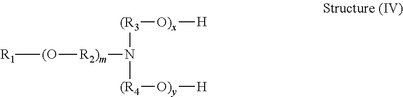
[R1][(O][R2)m]N([(R4][O)y][H])[(R3][O)x][H]
